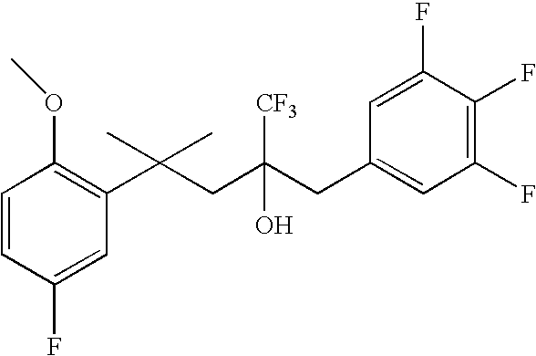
C1(F)=CC(C(CC(CC2=CC(F)=C(F)C(F)=C2)(O)[CF3])(C)C)=C(OC)C=C1
